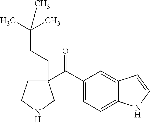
C1(C(C2=CC=C3C(=C2)C=CN3)=O)(CCC(C)(C)C)CCNC1
